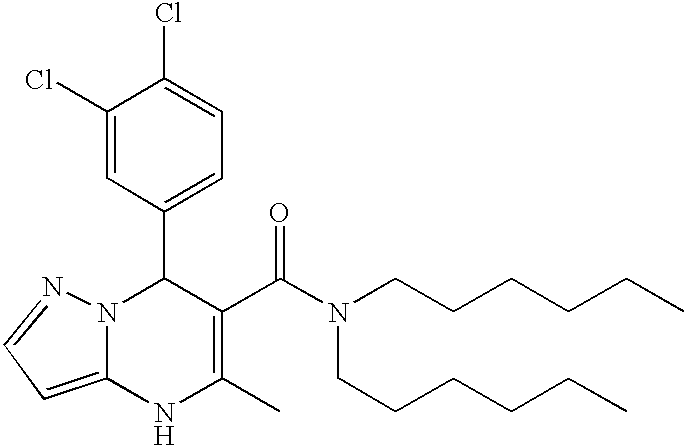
C1(Cl)=CC(C2N3C(=CC=N3)NC(C)=C2C(=O)N(CCCCCC)CCCCCC)=CC=C1Cl
